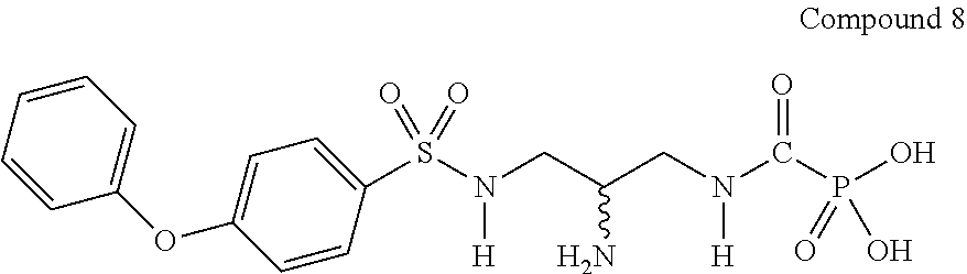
C1(S(N(CC(CN(C(P(O)(=O)O)=O)[H])N)[H])(=O)=O)=CC=C(OC2=CC=CC=C2)C=C1
